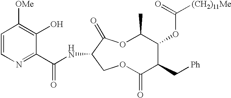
C1=CN=C(C(NC2COC(=O)C(C[Ph])C(OC([(CH2)11Me])=O)C(C)OC2=O)=O)C(O)=C1[OMe]
